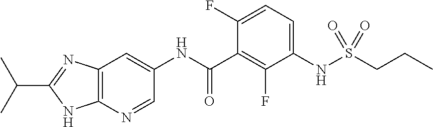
C(C1=NC2=C(N1)N=CC(NC(C1=C(F)C(NS(CCC)(=O)=O)=CC=C1F)=O)=C2)(C)C
